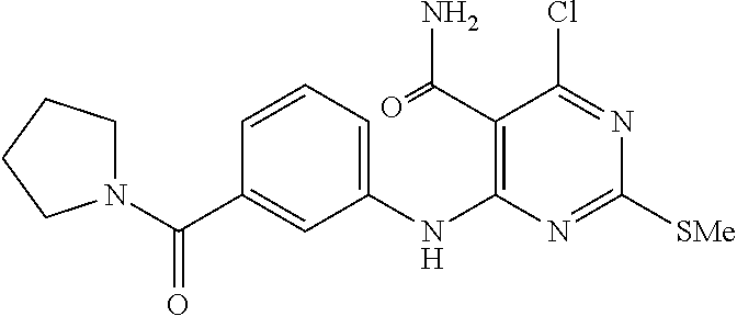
C1=CC=C(NC2=C(C(=O)N)C(Cl)=NC([SMe])=N2)C=C1C(N1CCCC1)=O
